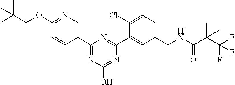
C1(C2=CN=C(OCC(C)(C)C)C=C2)=NC(O)=NC(C2=CC(CNC(C(C(F)(F)F)(C)C)=O)=CC=C2Cl)=N1
